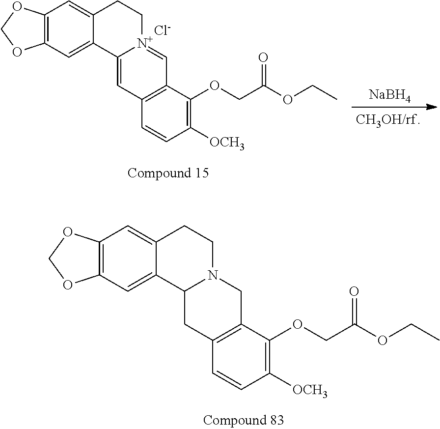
C12=C(C=C3C(=C1)CC[N+]1=CC4=C(C=C31)C=CC([OCH3])=C4OCC(OCC)=O)OCO2.[Cl-].[NaBH4].C12=C(C=C3C(=C1)CCN1C3CC3=C(C1)C(OCC(OCC)=O)=C([OCH3])C=C3)OCO2
